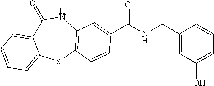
C12=C(NC(=O)C3=CC=CC=C3S1)C=C(C(NCC1=CC(O)=CC=C1)=O)C=C2
